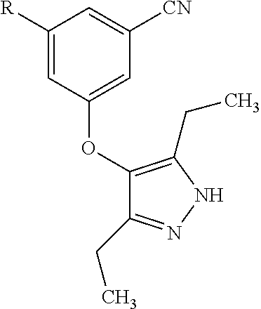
C1(OC2=CC([CN])=CC([R])=C2)=C(CC)NN=C1CC
